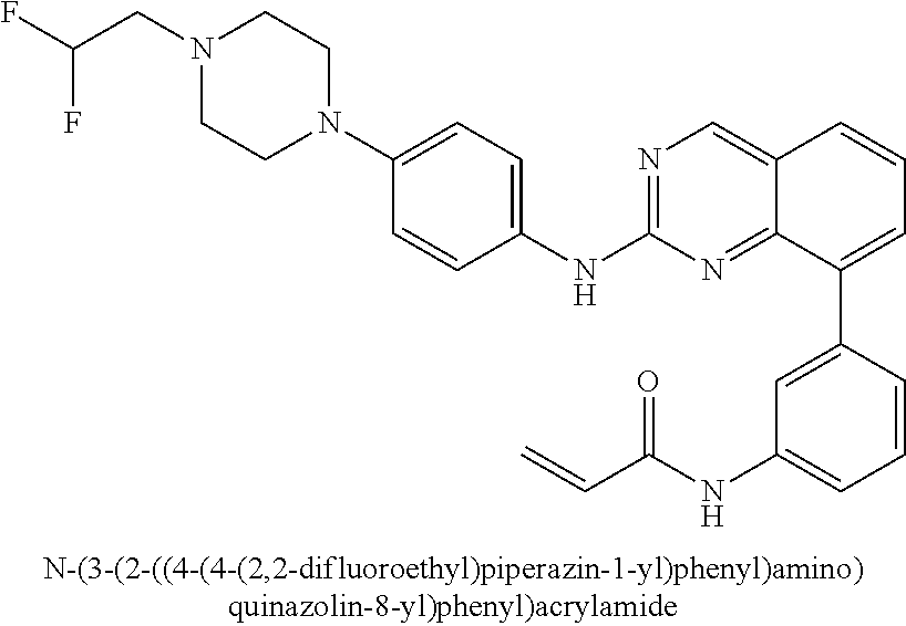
C1=CC(C2=CC=CC3=CN=C(NC4=CC=C(N5CCN(CC(F)F)CC5)C=C4)N=C23)=CC(NC(C=C)=O)=C1
